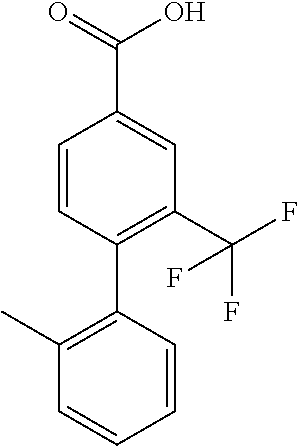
C1=CC=CC(C2=C(C(F)(F)F)C=C(C(O)=O)C=C2)=C1C
